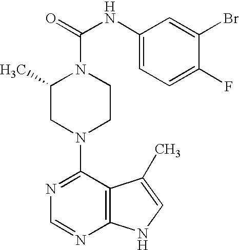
N1=C(N2CCN(C(=O)NC3=CC=C(F)C(Br)=C3)C(C)C2)C2=C(N=C1)NC=C2C
